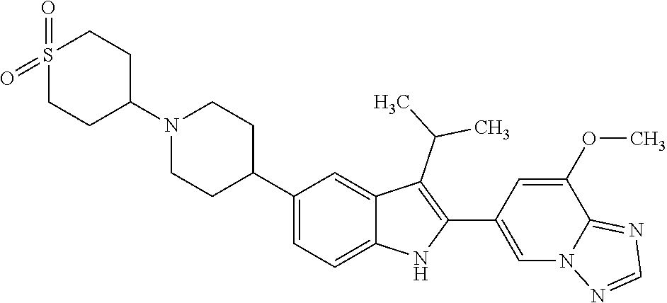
N1(C2CCS(=O)(=O)CC2)CCC(C2=CC=C3C(=C2)C(C(C)C)=C(C2=CN4C(=NC=N4)C(OC)=C2)N3)CC1
